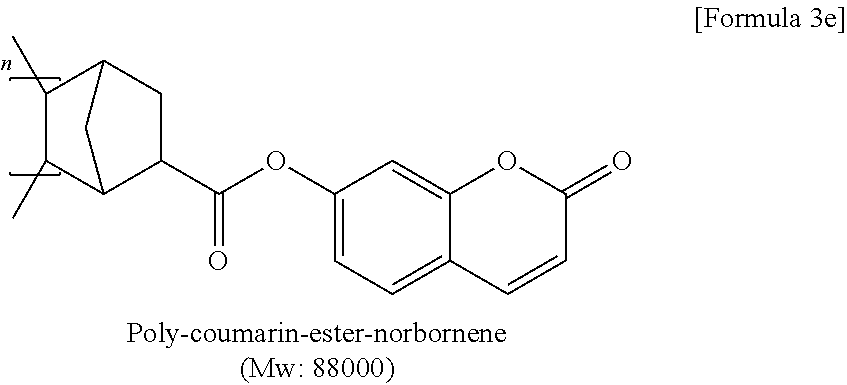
C1C2C(C)C(C)C(C1C(OC1=CC=C3C(=C1)OC(=O)C=C3)=O)C2
